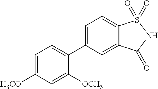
C1(C2=CC=C3C(=C2)C(=O)NS3(=O)=O)=CC=C([H3CO])C=C1[OCH3]
